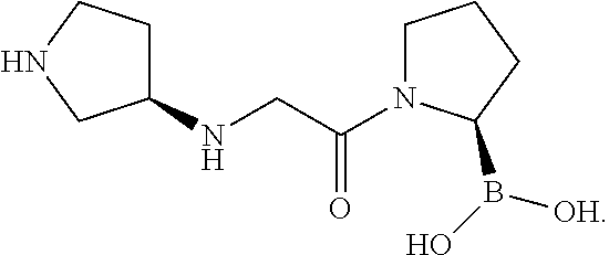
C1(NCC(N2CCCC2B([OH])O)=O)CCNC1
